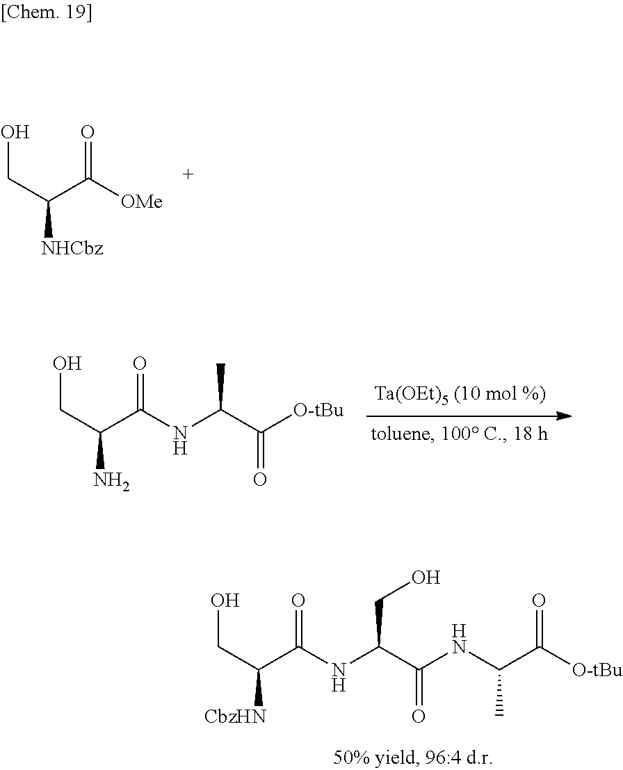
OCC([NHCbz])C([OMe])=O.OCC(N)C(NC(C([O-tBu])=O)C)=O.OCC([CbzHN])C(NC(C(NC(C([O-tBu])=O)C)=O)CO)=O
